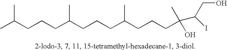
CC(CCCC(CCCC(CCCC(C)(O)C(I)CO)C)C)C
